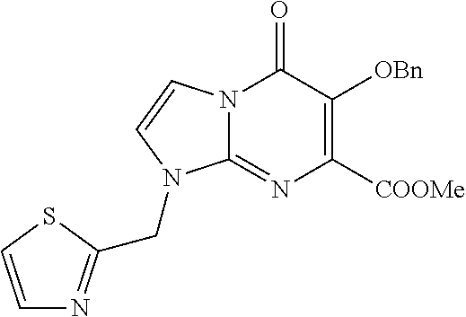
N12C(=NC([COOMe])=C([OBn])C1=O)N(CC1=NC=CS1)C=C2
